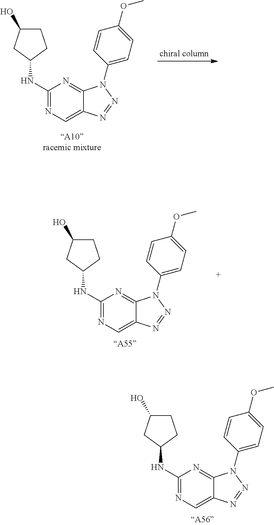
C1(NC2CCC(O)C2)=NC=C2C(=N1)N(C1=CC=C(OC)C=C1)N=N2.C1(NC2CCC(O)C2)=NC=C2C(=N1)N(C1=CC=C(OC)C=C1)N=N2.C1(NC2CCC(O)C2)=NC=C2C(=N1)N(C1=CC=C(OC)C=C1)N=N2
